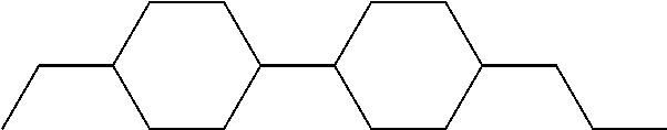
CCC1CCC(C2CCC(CCC)CC2)CC1
